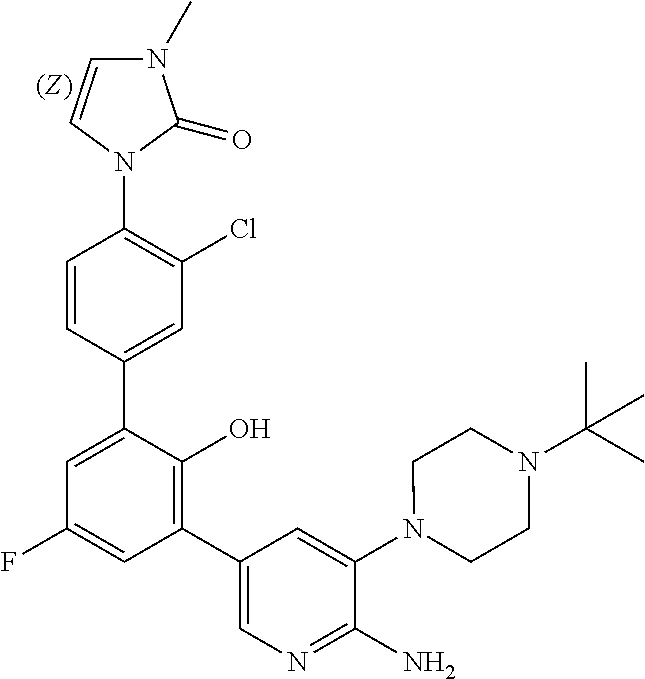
C1=CC(C2=CC(F)=CC(C3=CN=C(N)C(N4CCN(C(C)(C)C)CC4)=C3)=C2O)=CC(Cl)=C1N1C(=O)N(C)C=C1
